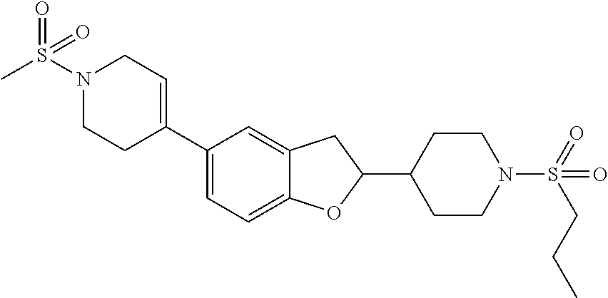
N1(S(C)(=O)=O)CCC(C2=CC=C3C(=C2)CC(C2CCN(S(=O)(CCC)=O)CC2)O3)=CC1
